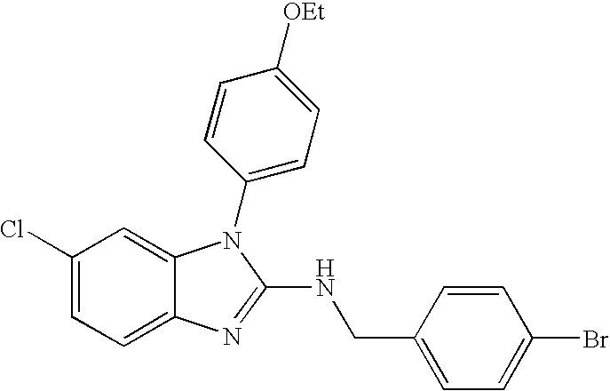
C1(Cl)=CC=C2C(=C1)N(C1=CC=C([OEt])C=C1)C(NCC1=CC=C(Br)C=C1)=N2
